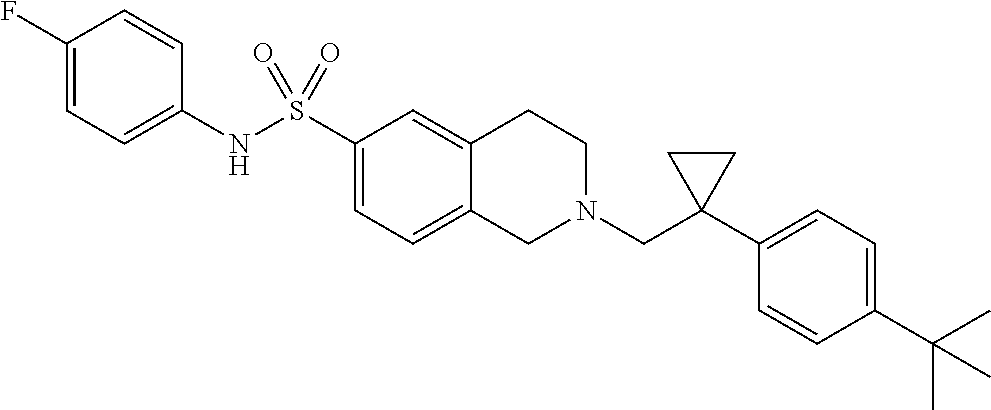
C1(F)=CC=C(NS(C2=CC=C3C(=C2)CCN(CC2(C4=CC=C(C(C)(C)C)C=C4)CC2)C3)(=O)=O)C=C1
